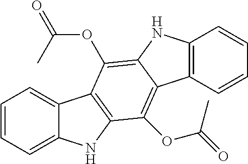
C1=CC=C2C(=C1)C1=C(N2)C(OC(=O)C)=C2C(=C1OC(C)=O)NC1=C2C=CC=C1
